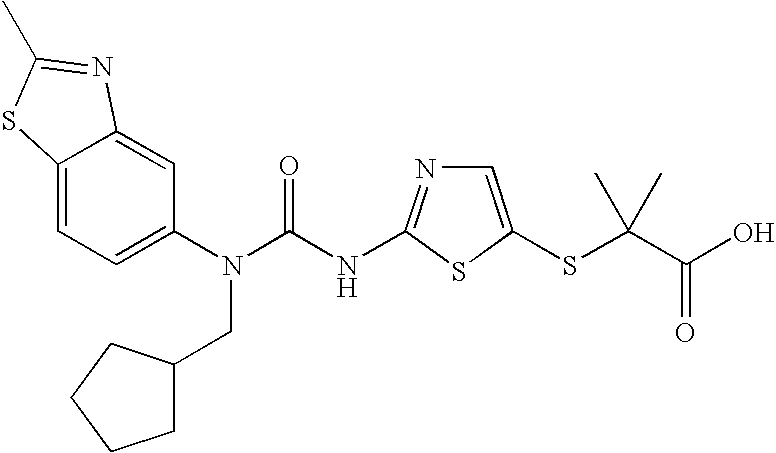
C12=CC=C(N(C(NC3=NC=C(SC(C(O)=O)(C)C)S3)=O)CC3CCCC3)C=C1N=C(C)S2
